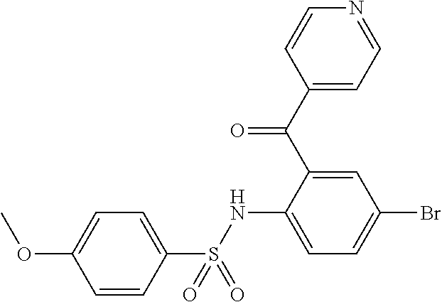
O(C1=CC=C(S(NC2=CC=C(Br)C=C2C(C2=CC=NC=C2)=O)(=O)=O)C=C1)C
